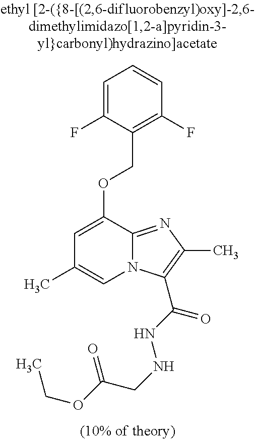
C1=C(F)C(COC2=CC(C)=CN3C2=NC(C)=C3C(NNCC(OCC)=O)=O)=C(F)C=C1
